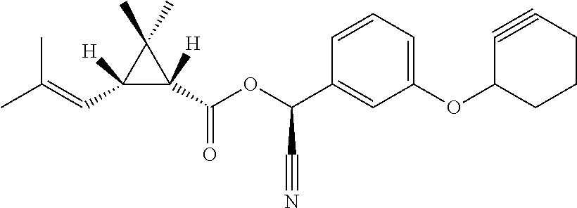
CC(=CC1([H])C(C(=O)OC(C2=CC(OC3CCCC#C3)=CC=C2)C#N)([H])C1(C)C)C
